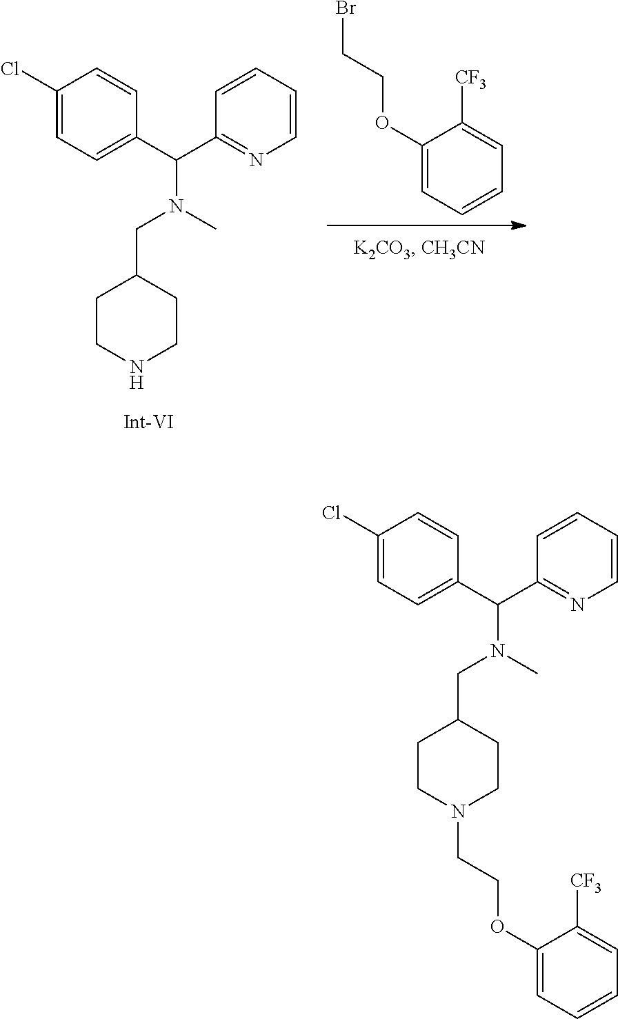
C1(OCCBr)=CC=CC=C1[CF3].C1CNCCC1CN(C(C1=CC=C(Cl)C=C1)C1=NC=CC=C1)C.C1CN(CCOC2=CC=CC=C2[CF3])CCC1CN(C(C1=CC=C(Cl)C=C1)C1=NC=CC=C1)C
